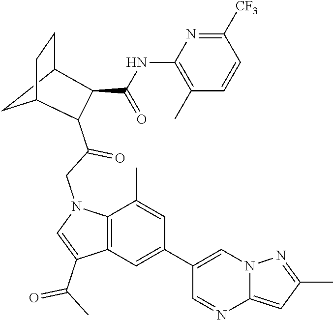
C(NC1=C(C)C=CC([CF3])=N1)(=O)C1C2CC(CC2)C1C(CN1C2=C(C(C(C)=O)=C1)C=C(C1=CN3C(=CC(C)=N3)N=C1)C=C2C)=O
